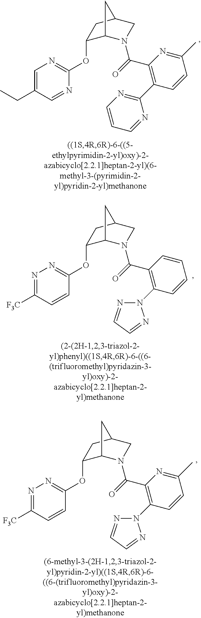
C1=C(CC)C=NC(OC2C3N(C(=O)C4=C(C5=NC=CC=N5)C=CC(C)=N4)CC(C2)C3)=N1.N1=C([F3C])C=CC(OC2C3N(C(=O)C4=C(N5N=CC=N5)C=CC=C4)CC(C2)C3)=N1.N1=C([F3C])C=CC(OC2C3N(C(=O)C4=C(N5N=CC=N5)C=CC(C)=N4)CC(C2)C3)=N1
